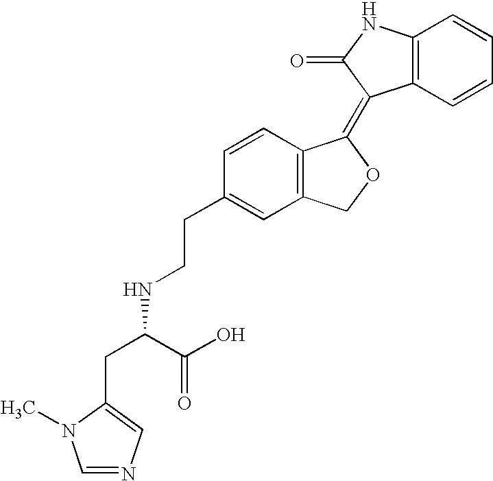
C1=CC(CCNC(CC2=CN=CN2C)C(=O)O)=CC2=C1C(=C1C3=C(NC1=O)C=CC=C3)OC2
